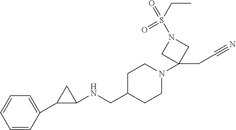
C1(C2C(NCC3CCN(C4(CC#N)CN(S(=O)(=O)CC)C4)CC3)C2)=CC=CC=C1
